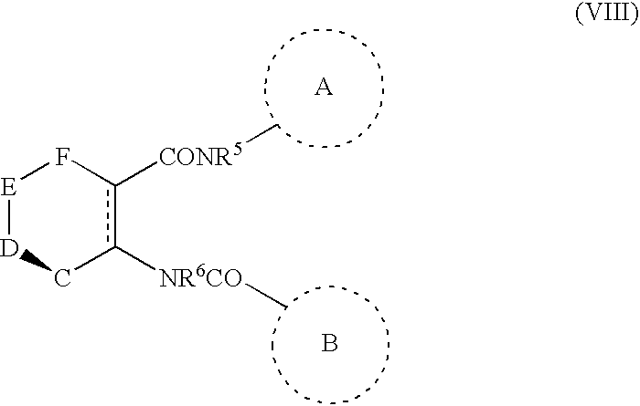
B.[E]1[D]Cc([NR6CO]C)c([CONR5]C)F1
